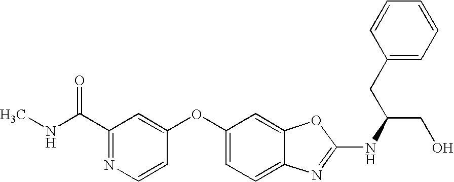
C1(C(NC)=O)=NC=CC(OC2=CC=C3C(=C2)OC(NC(CO)CC2=CC=CC=C2)=N3)=C1
